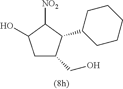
C1C(CO)C(C2CCCCC2)C([NO2])C1O
